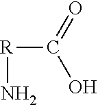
[R](N)C(O)=O
